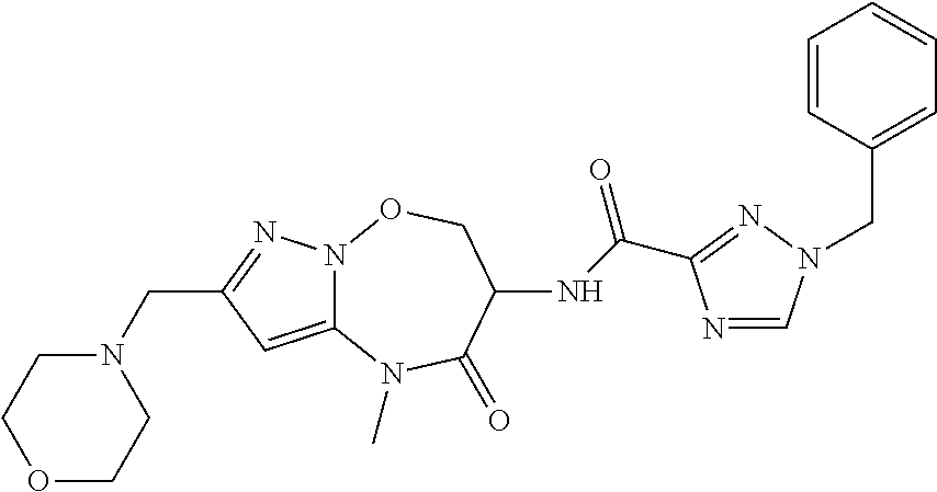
C12=CC(CN3CCOCC3)=NN1OCC(NC(=O)C1=NN(CC3=CC=CC=C3)C=N1)C(=O)N2C
